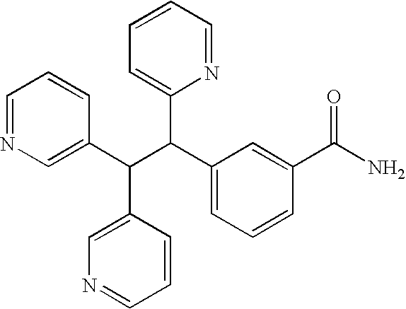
C1=NC=C(C(C(C2=CC=CC(C(N)=O)=C2)C2=CC=CC=N2)C2=CN=CC=C2)C=C1
